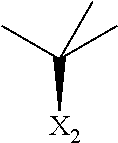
[X2]C(C)(C)C
